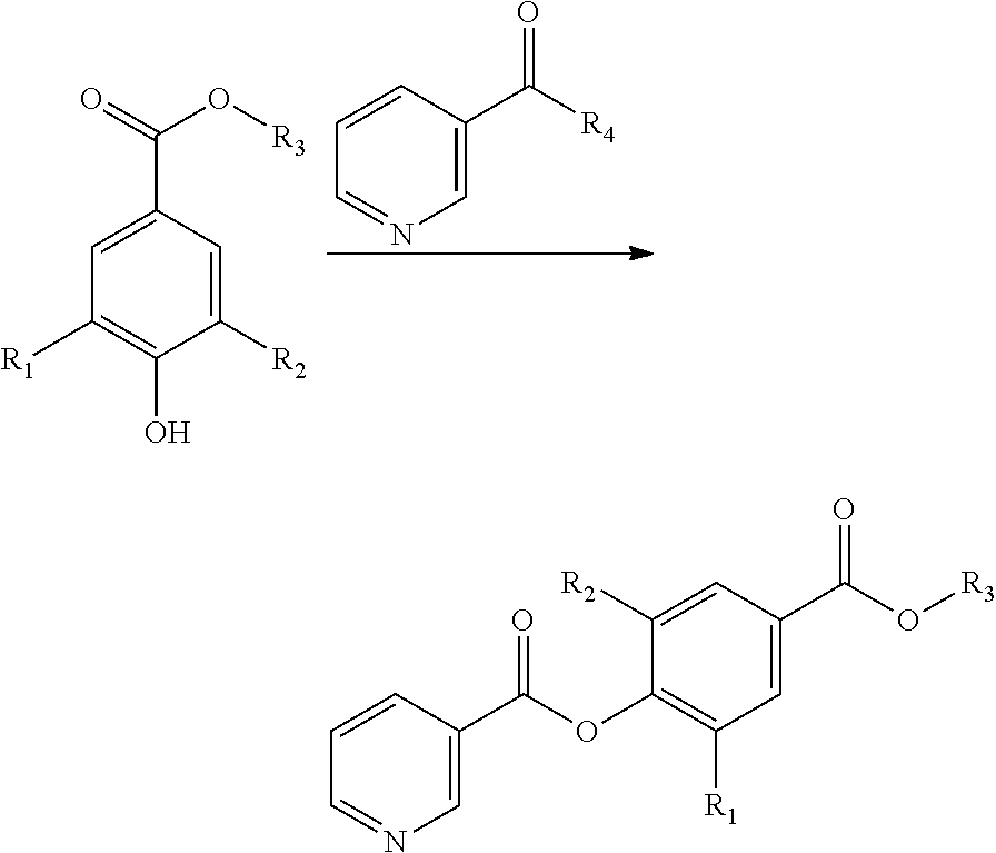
C1=CC(C([R4])=O)=CN=C1.C1=C(C(=O)O[R3])C=C([R2])C(O)=C1[R1].C1=CC(C(OC2=C([R1])C=C(C(O[R3])=O)C=C2[R2])=O)=CN=C1
